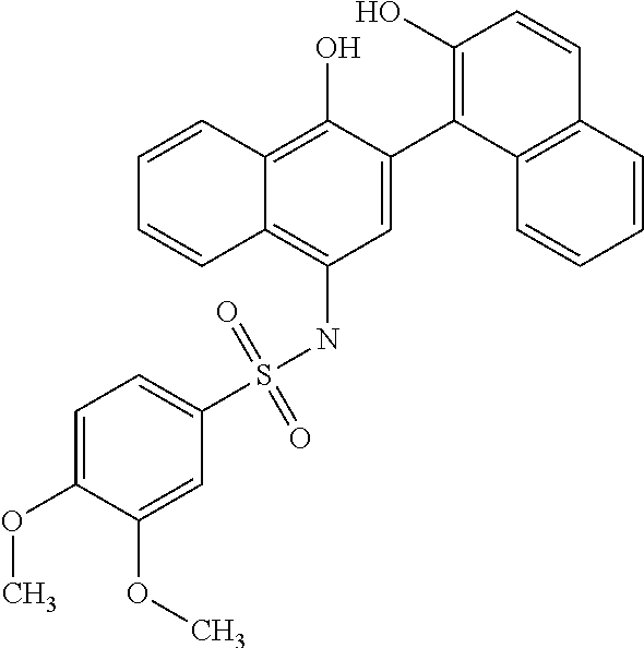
C1=C(C2=C(O)C=CC3=C2C=CC=C3)C(O)=C2C(=C1NS(C1=CC=C(OC)C(OC)=C1)(=O)=O)C=CC=C2
